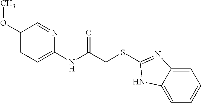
C1(OC)=CC=C(NC(CSC2=NC3=CC=CC=C3N2)=O)N=C1
